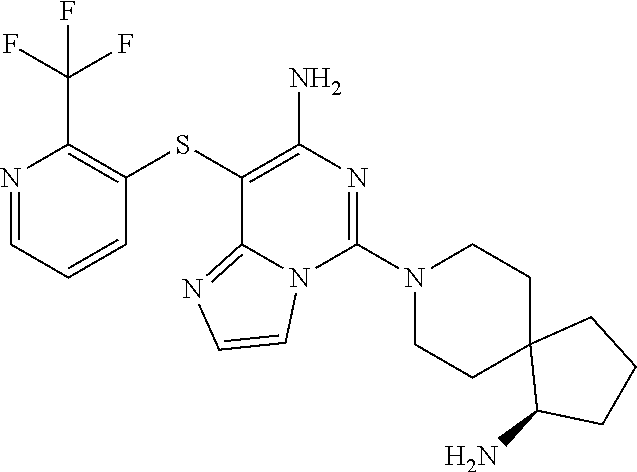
C1=CC=NC(C(F)(F)F)=C1SC1=C(N)N=C(N2CCC3(CC2)C(N)CCC3)N2C1=NC=C2
